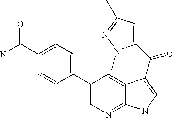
C1(C2=CC=C(C(=O)N)C=C2)=CN=C2C(=C1)C(C(=O)C1=CC(C)=NN1C)=CN2
